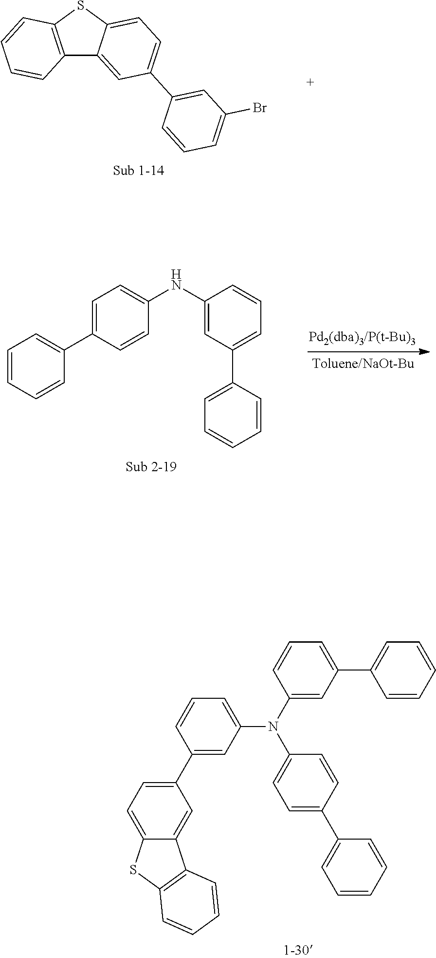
C12=C(SC3=CC=C(C4=CC(Br)=CC=C4)C=C13)C=CC=C2.C1=CC=CC(C2=CC=C(NC3=CC(C4=CC=CC=C4)=CC=C3)C=C2)=C1.C1(C2=CC(N(C3=CC(C4=CC=CC=C4)=CC=C3)C3=CC=C(C4=CC=CC=C4)C=C3)=CC=C2)=CC=C2C(=C1)C1=C(S2)C=CC=C1
